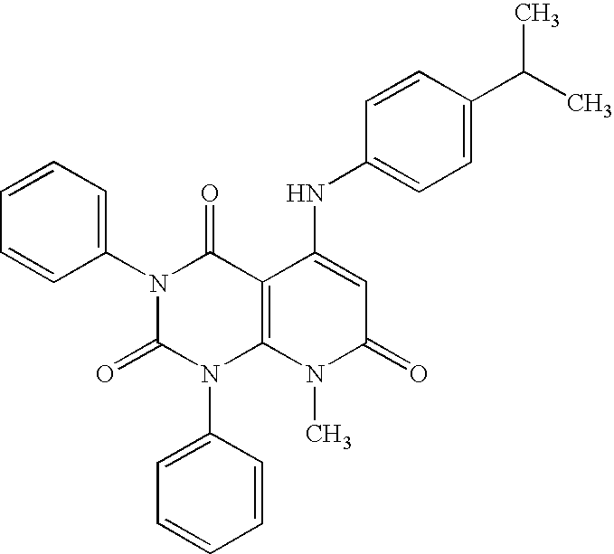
N1(C2=CC=CC=C2)C(=O)N(C2=CC=CC=C2)C2=C(C1=O)C(NC1=CC=C(C(C)C)C=C1)=CC(=O)N2C
